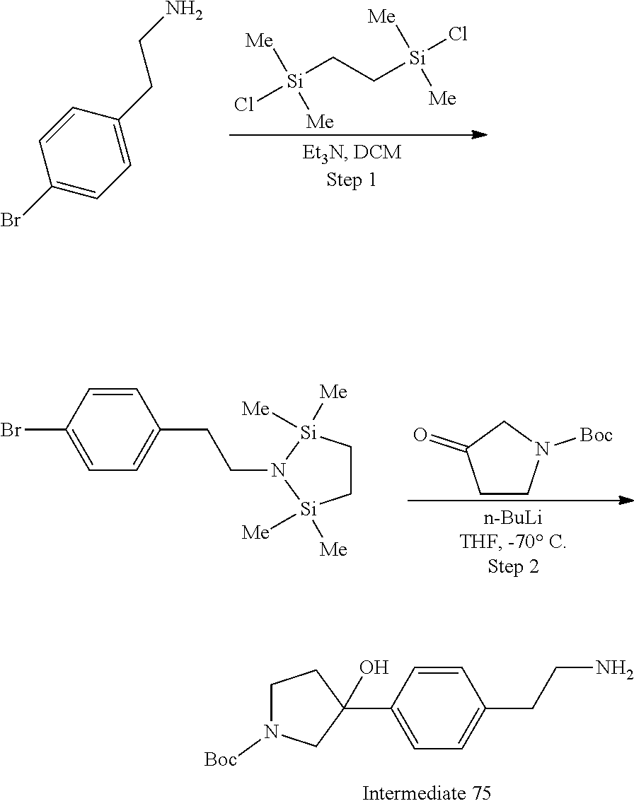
Cl[Si](CC[Si](Cl)([Me])[Me])([Me])[Me].C1(Br)=CC=C(CCN)C=C1.BrC1=CC=C(CCN2[Si]([Me])([Me])CC[Si]2([Me])[Me])C=C1.C1CN([Boc])CC1=O.C1(C2=CC=C(CCN)C=C2)(O)CCN([Boc])C1
